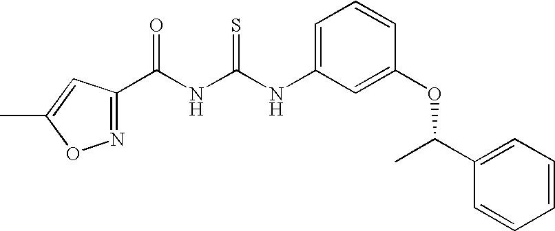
C(NC(NC1=CC=CC(OC(C2=CC=CC=C2)C)=C1)=S)(=O)C1=NOC(C)=C1
